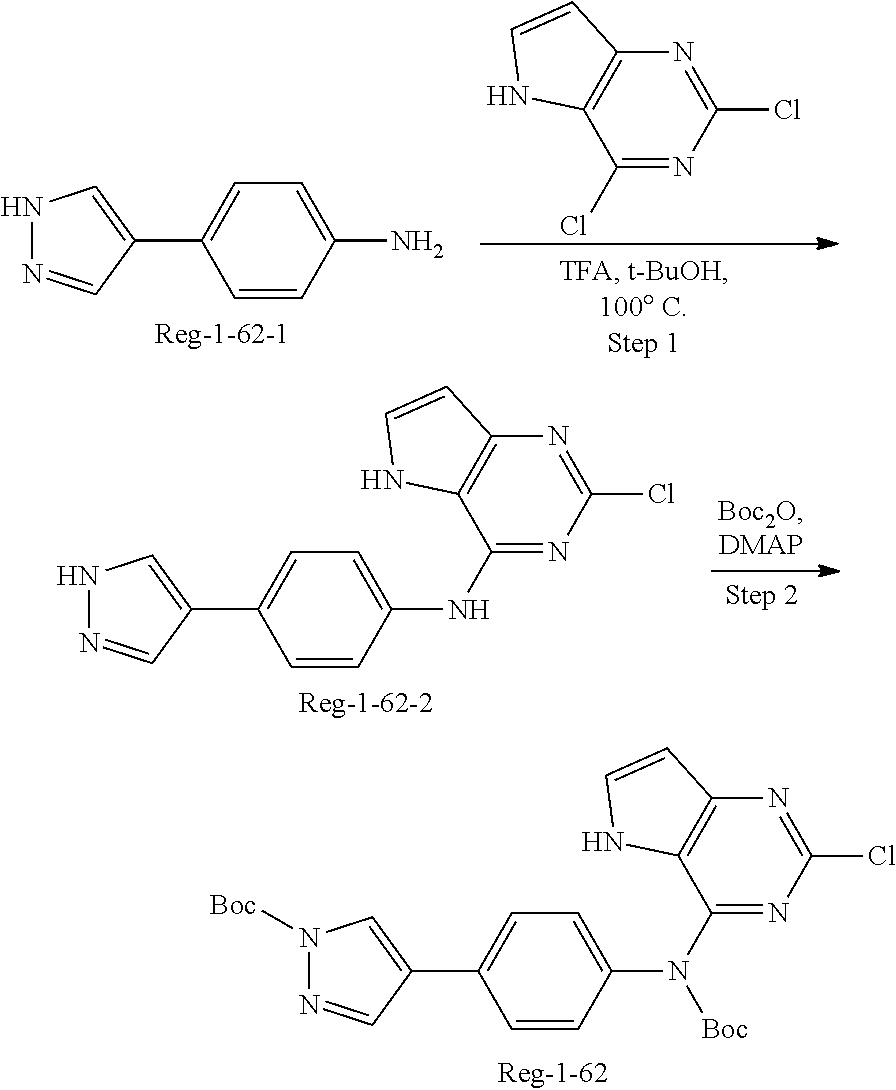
N1([Boc])N=CC(C2=CC=C(N(C3=NC(Cl)=NC4=C3NC=C4)[Boc])C=C2)=C1.N1N=CC(C2=CC=C(N)C=C2)=C1.C1(Cl)=NC2=C(C(Cl)=N1)NC=C2.N1N=CC(C2=CC=C(NC3=NC(Cl)=NC4=C3NC=C4)C=C2)=C1
